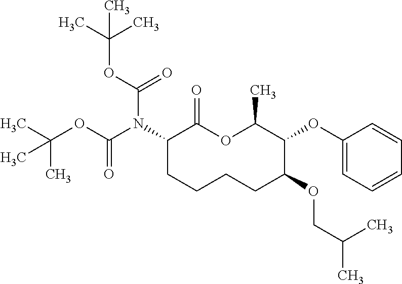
C1(N(C(OC(C)(C)C)=O)C(OC(C)(C)C)=O)CCCCC(OCC(C)C)C(OC2=CC=CC=C2)C(C)OC1=O
